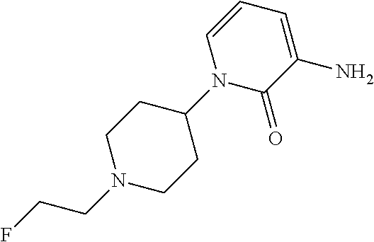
N1(CCF)CCC(N2C(=O)C(N)=CC=C2)CC1
